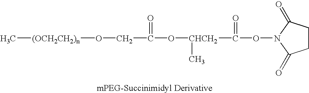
[CHCH2](C(ON1C(=O)CCC1=O)=O)(OC(CO[(OCH2CH2)n]C)=O)C
